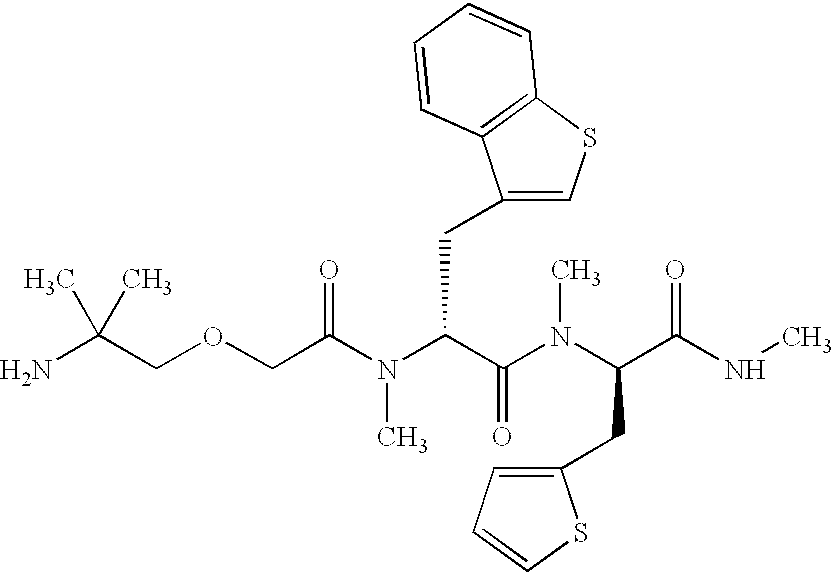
C(C(N(C(C(N(C)C(CC1=CC=CS1)C(NC)=O)=O)CC1=CSC2=C1C=CC=C2)C)=O)OCC(N)(C)C
